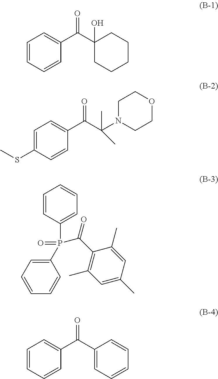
C1=CC=CC(C(C2(O)CCCCC2)=O)=C1.C1=C(SC)C=CC(C(C(N2CCOCC2)(C)C)=O)=C1.C1=CC(P(C(C2=C(C)C=C(C)C=C2C)=O)(=O)C2=CC=CC=C2)=CC=C1.C1=CC=CC(C(C2=CC=CC=C2)=O)=C1
